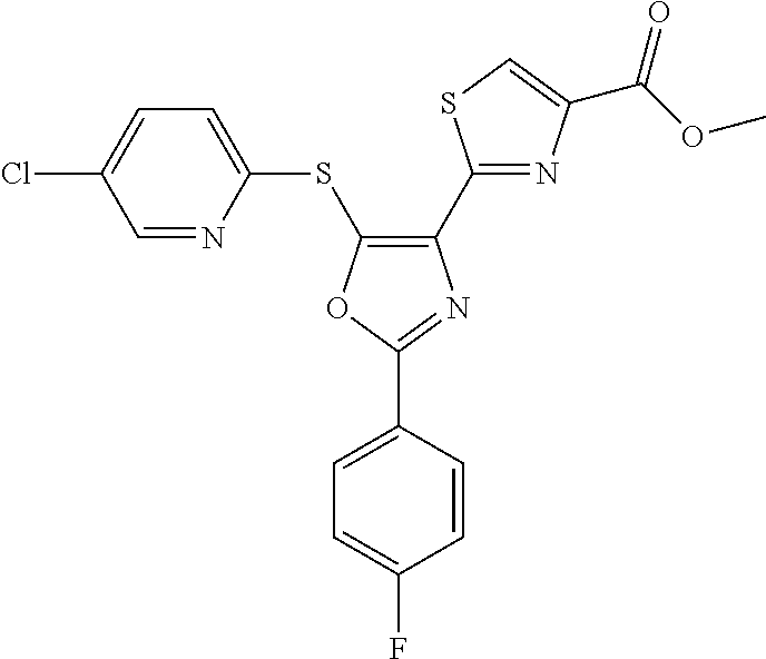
C1=NC(SC2=C(C3=NC(C(OC)=O)=CS3)N=C(C3=CC=C(F)C=C3)O2)=CC=C1Cl
